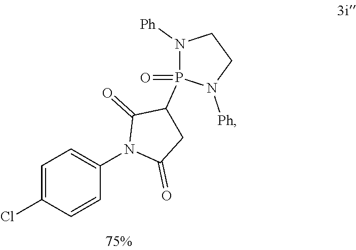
C1=C(Cl)C=CC(N2C(=O)CC(P3(=O)N([Ph])CCN3[Ph])C2=O)=C1
